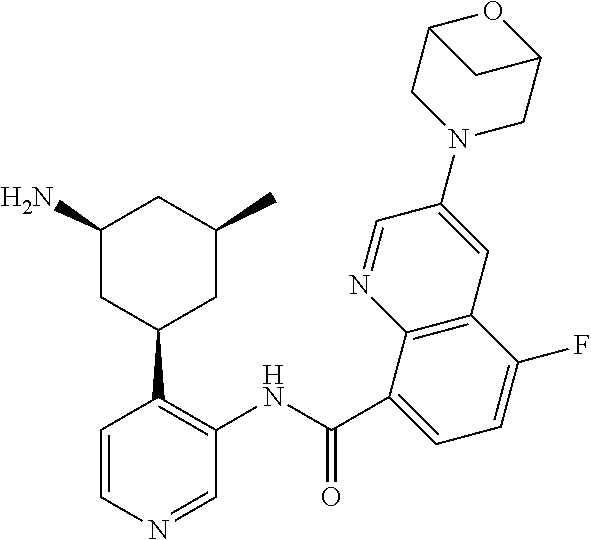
C1=CN=CC(NC(=O)C2=CC=C(F)C3=C2N=CC(N2CC4OC(C2)C4)=C3)=C1C1CC(C)CC(N)C1
